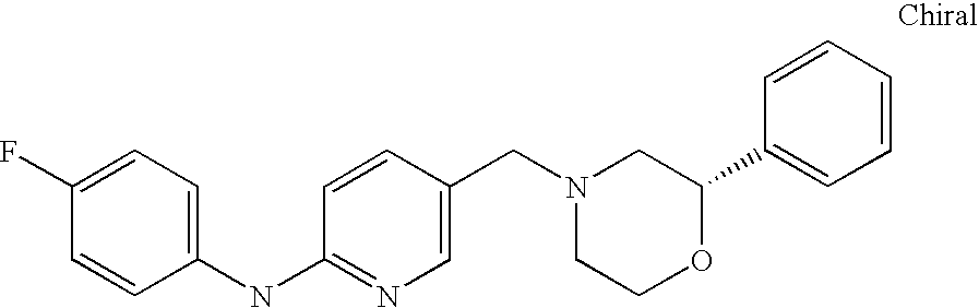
C1(NC2=NC=C(CN3CCOC(C4=CC=CC=C4)C3)C=C2)=CC=C(F)C=C1
